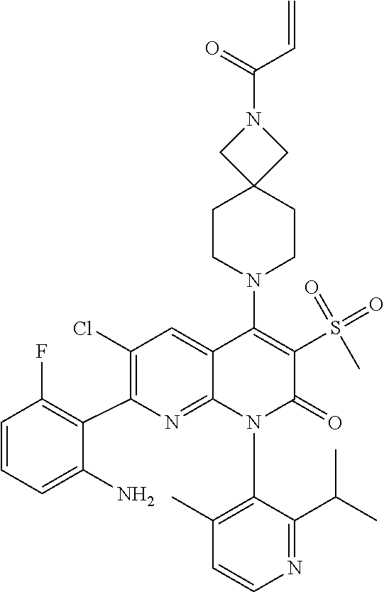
C1=CN=C(C(C)C)C(N2C(=O)C(S(=O)(=O)C)=C(N3CCC4(CC3)CN(C(=O)C=C)C4)C3=CC(Cl)=C(C4=C(F)C=CC=C4N)N=C23)=C1C
